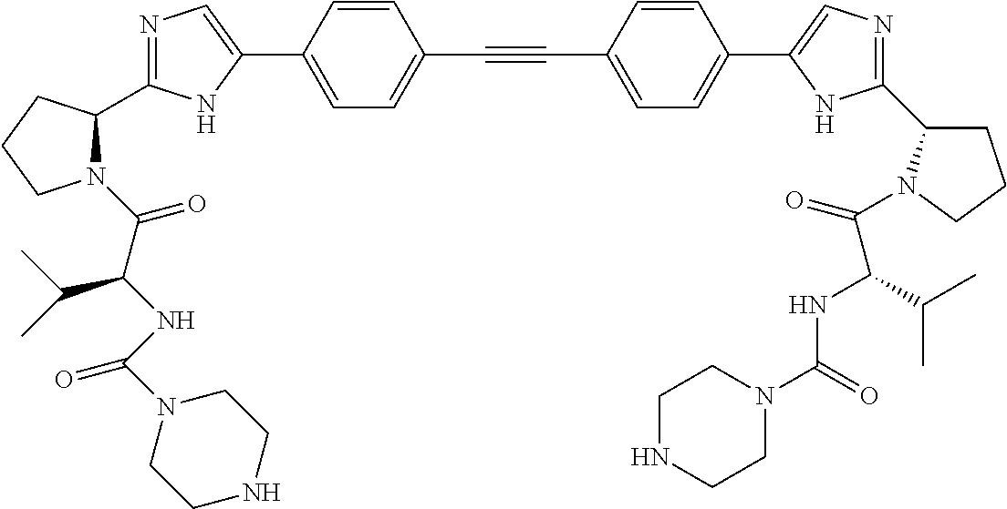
N1=C(C2N(C(C(NC(N3CCNCC3)=O)C(C)C)=O)CCC2)NC(C2=CC=C(C#CC3=CC=C(C4=CN=C(C5CCCN5C(=O)C(C(C)C)NC(N5CCNCC5)=O)N4)C=C3)C=C2)=C1
